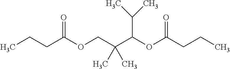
C(CC(OCC(C(OC(CCC)=O)C(C)C)(C)C)=O)C
